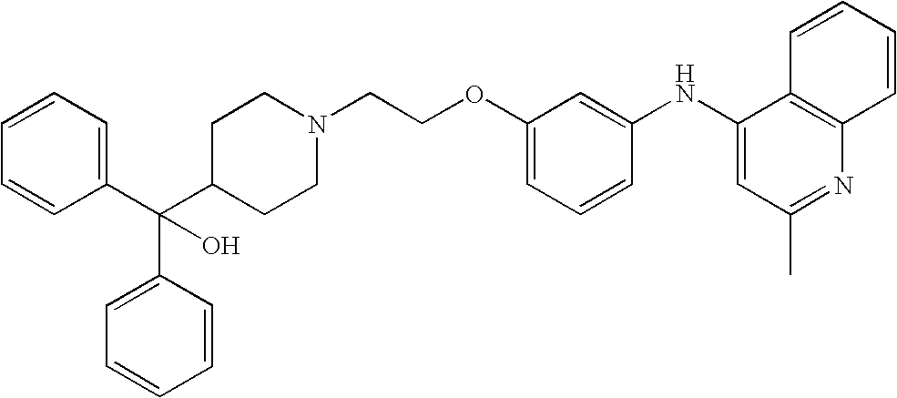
C(COC1=CC=CC(NC2=CC(C)=NC3=C2C=CC=C3)=C1)N1CCC(C(C2=CC=CC=C2)(C2=CC=CC=C2)O)CC1
